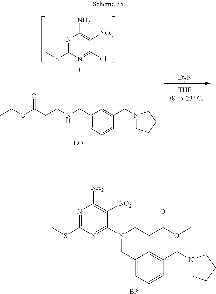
N1=C(SC)N=C(N(CCC(OCC)=O)CC2=CC=CC(CN3CCCC3)=C2)C([NO2])=C1N.[BP].N1=C(SC)N=C(Cl)C([NO2])=C1N.B.C1(CNCCC(OCC)=O)=CC=CC(CN2CCCC2)=C1.[BO].[Et3N]
